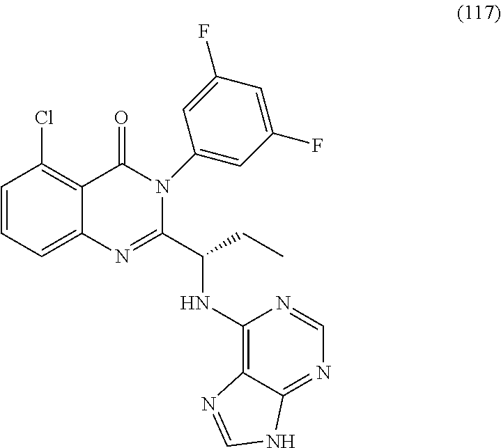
C1=CC=C2C(=C1Cl)C(=O)N(C1=CC(F)=CC(F)=C1)C(C(NC1=C3C(=NC=N1)NC=N3)CC)=N2
